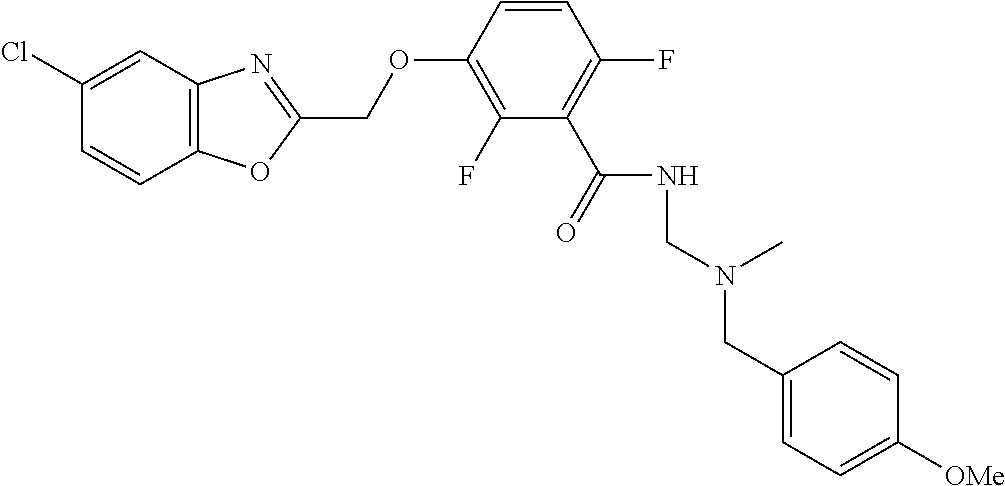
C12=C(N=C(COC3=C(F)C(C(=O)NCN(CC4=CC=C([OMe])C=C4)C)=C(F)C=C3)O1)C=C(Cl)C=C2
